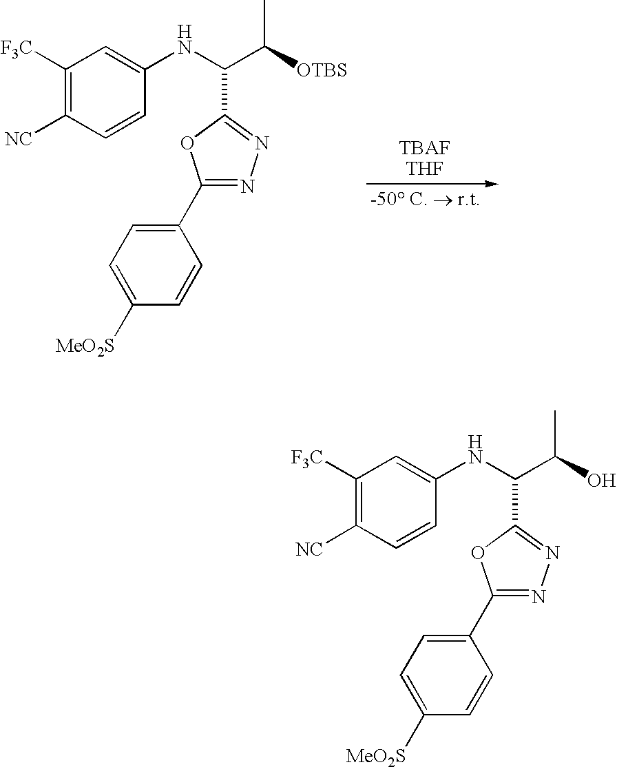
C1=CC([NC])=C([F3C])C=C1NC(C(C)[OTBS])C1=NN=C(C2=CC=C([MeO2S])C=C2)O1.C1=CC([NC])=C([F3C])C=C1NC(C(C)O)C1=NN=C(C2=CC=C([MeO2S])C=C2)O1
